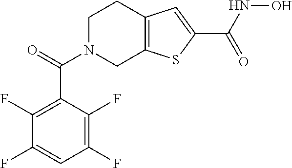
C1N(C(=O)C2=C(F)C(F)=CC(F)=C2F)CC2=C(C1)C=C(C(NO)=O)S2
